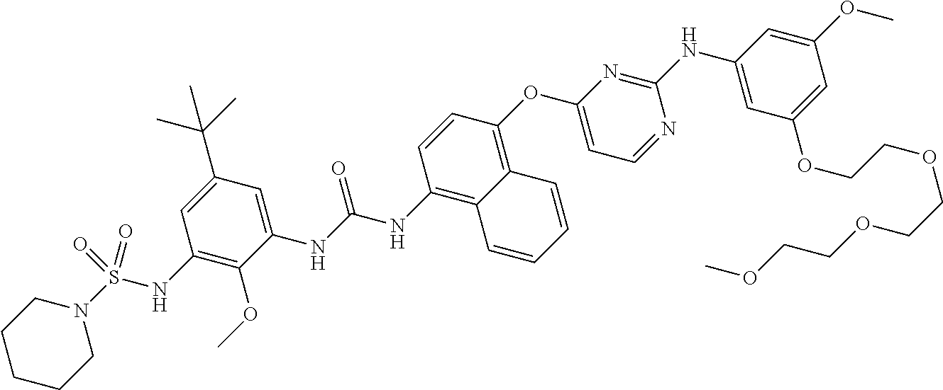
N1(S(NC2=C(OC)C(NC(NC3=C4C(=C(OC5=CC=NC(NC6=CC(OCCOCCOCCOC)=CC(OC)=C6)=N5)C=C3)C=CC=C4)=O)=CC(C(C)(C)C)=C2)(=O)=O)CCCCC1
